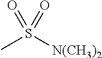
S(C)([N(CH3)2])(=O)=O
